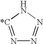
N1=[*C]NN=N1
